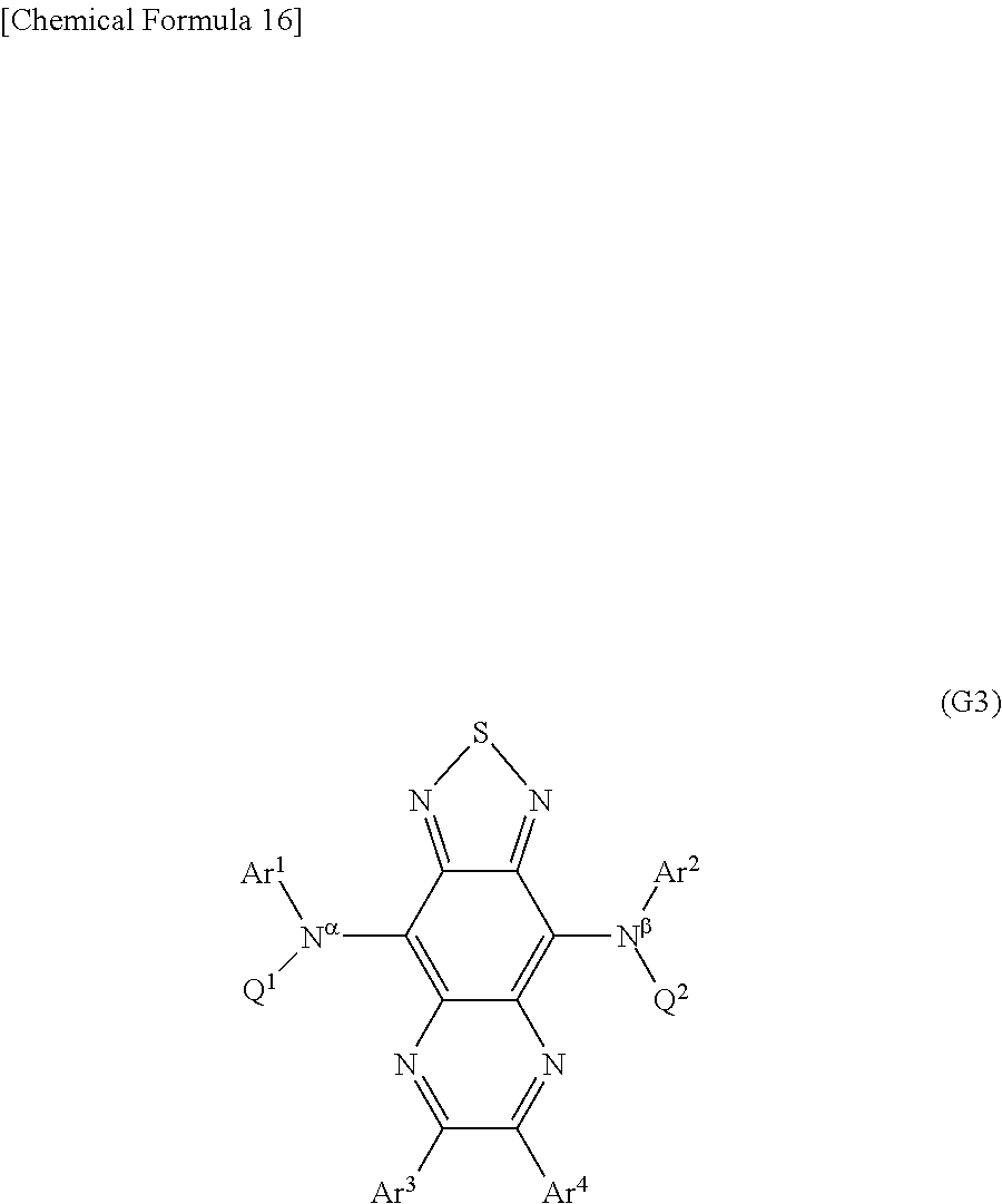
C12=C([Nb]([Ar2])[Q2])C3=NSN=C3C([Na]([Ar1])[Q1])=C1N=C([Ar3])C([Ar4])=N2
